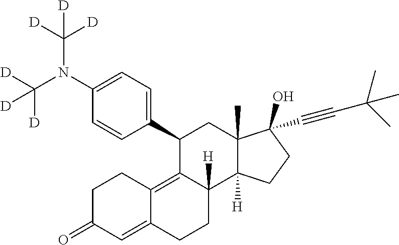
C1(C2=CC=C(N(C([D])([D])[D])C([D])([D])[D])C=C2)C2=C3C(=CC(=O)CC3)CCC2([H])C2([H])C(C)(C1)C(C#CC(C)(C)C)(O)CC2
